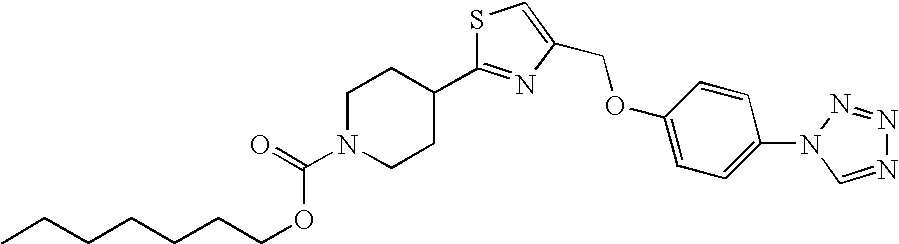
S1C(C2CCN(C(=O)OCCCCCCC)CC2)=NC(COC2=CC=C(N3C=NN=N3)C=C2)=C1
